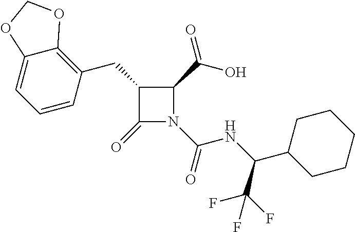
C1(CC2=C3C(=CC=C2)OCO3)C(=O)N(C(=O)NC(C(F)(F)F)C2CCCCC2)C1C(=O)O
